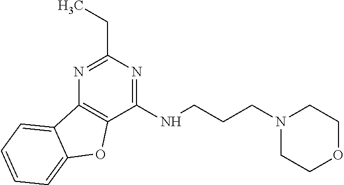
N1=C(CC)N=C(NCCCN2CCOCC2)C2=C1C1=CC=CC=C1O2
